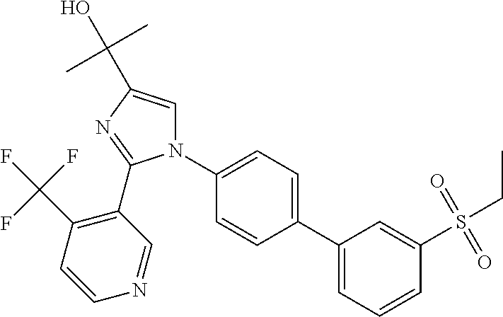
N1(C2=CC=C(C3=CC=CC(S(=O)(=O)CC)=C3)C=C2)C=C(C(C)(C)O)N=C1C1=C(C(F)(F)F)C=CN=C1
